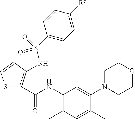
C1(NC(=O)C2=C(NS(C3=CC=C([Rc])C=C3)(=O)=O)C=CS2)=C(C)C=C(C)C(N2CCOCC2)=C1C
